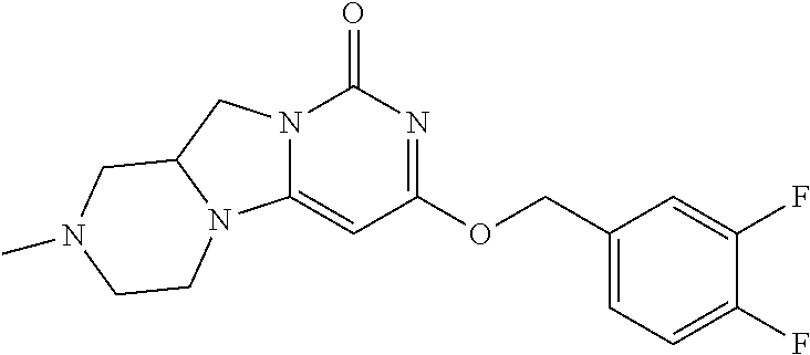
C1(F)=CC=C(COC2=NC(=O)N3C(=C2)N2C(C3)CN(C)CC2)C=C1F
